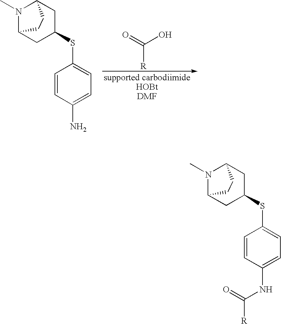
N1(C)C2CC(SC3=CC=C(N)C=C3)CC1CC2.[R]C(=O)O.N1(C)C2CC(SC3=CC=C(NC(=O)[R])C=C3)CC1CC2
